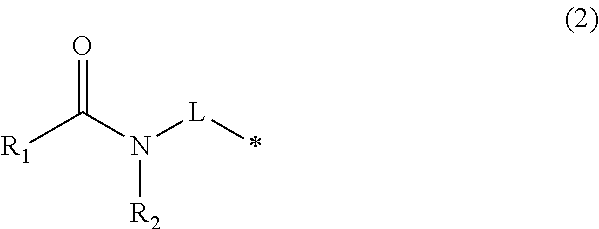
*[L]N(C([R1])=O)[R2]
